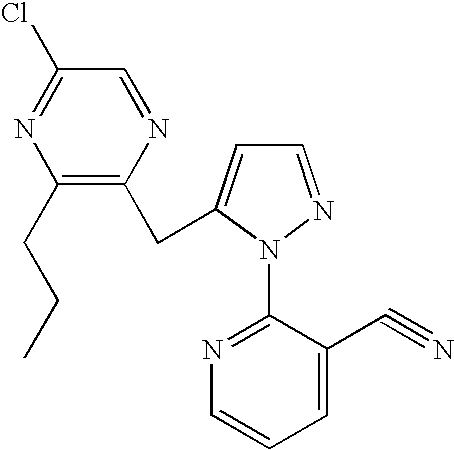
C1=NC(CC2=CC=NN2C2=NC=CC=C2C#N)=C(CCC)N=C1Cl
